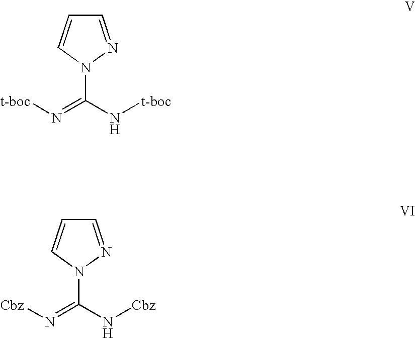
[t-boc]N=C(N[t-boc])N1N=CC=C1.[Cbz]N=C(N[Cbz])N1N=CC=C1
